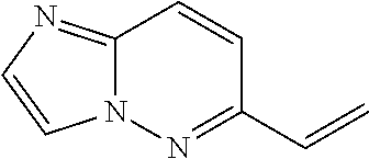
N12C(=NC=C1)C=CC(C=C)=N2
